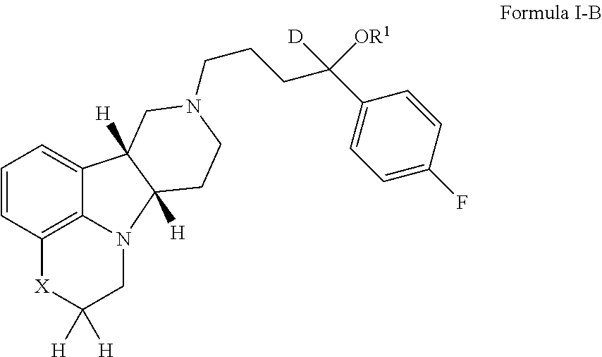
C1=CC2=C3N(CC([H])([H])[X]2)C2([H])C([H])(C3=C1)CN(CCCC(C1=CC=C(F)C=C1)([OR1])[D])CC2
